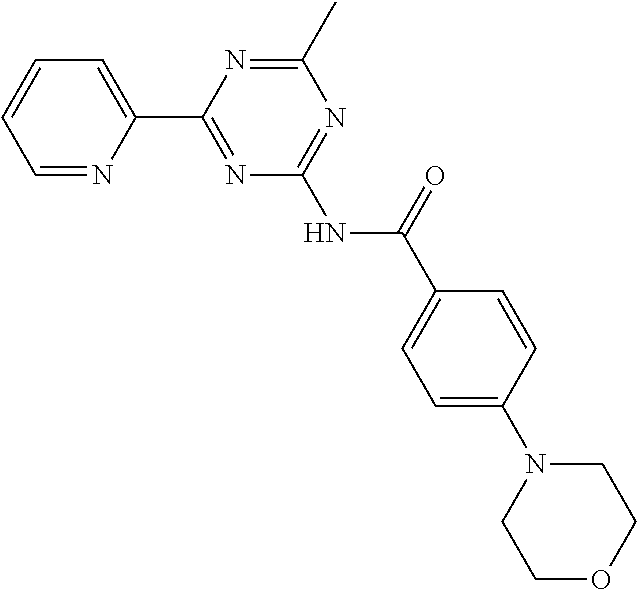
C1=NC(C2=NC(NC(=O)C3=CC=C(N4CCOCC4)C=C3)=NC(C)=N2)=CC=C1
